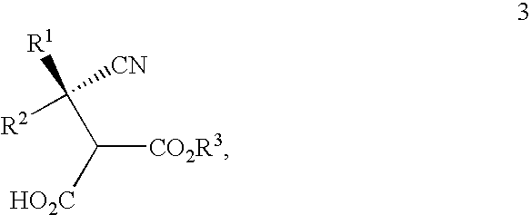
[CO2R3]C([HO2C])C([CN])([R2])[R1]
